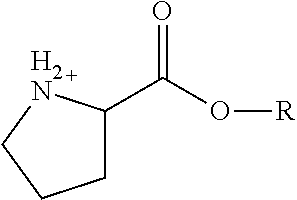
C1(C(O[R])=O)CCC[H2N]1
